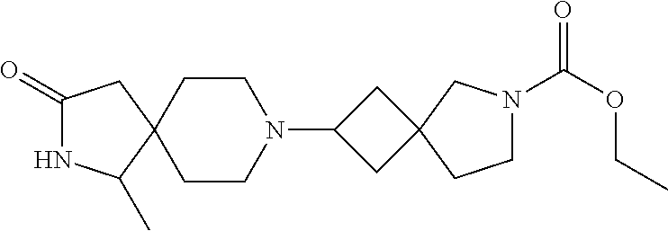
C1(=O)NC(C)C2(C1)CCN(C1CC3(C1)CN(C(OCC)=O)CC3)CC2
